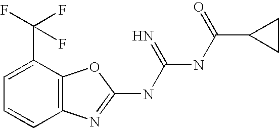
N(C(NC(C1CC1)=O)=N)C1=NC2=C(O1)C(C(F)(F)F)=CC=C2
